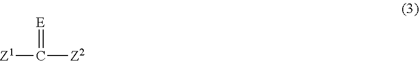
[Z1]C([Z2])=[E]
